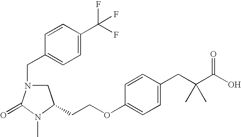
C1N(CC2=CC=C(C(F)(F)F)C=C2)C(=O)N(C)C1CCOC1=CC=C(CC(C(O)=O)(C)C)C=C1
